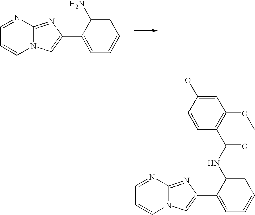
C1=NC2=NC(C3=CC=CC=C3N)=CN2C=C1.C1=NC2=NC(C3=CC=CC=C3NC(=O)C3=C(OC)C=C(OC)C=C3)=CN2C=C1
